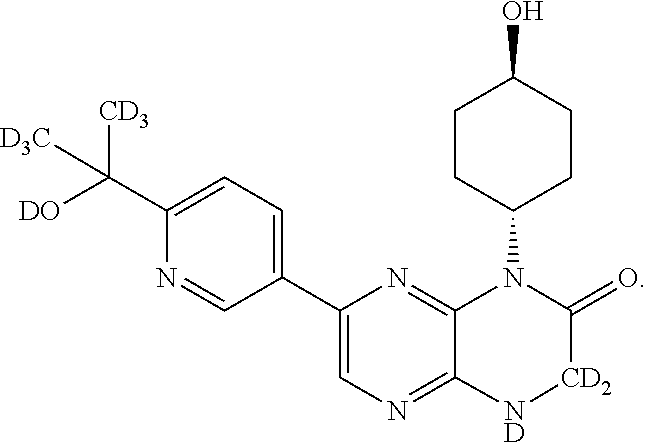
C1(C2=CC=C(C([D3C])([CD3])[DO])N=C2)=CN=C2C(=N1)N(C1CCC(O)CC1)C(=O)[CD2][ND]2
